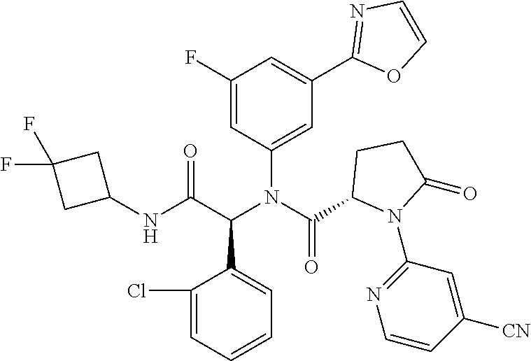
C1(F)=CC(N(C(C2N(C3=NC=CC([CN])=C3)C(=O)CC2)=O)C(C(NC2CC(F)(F)C2)=O)C2=CC=CC=C2Cl)=CC(C2=NC=CO2)=C1
